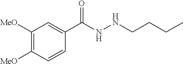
C1([MeO])=C([MeO])C=C(C(=O)NNCCCC)C=C1
